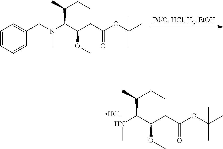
C(C(C)CC)(C(CC(=O)OC(C)(C)C)OC)N(CC1=CC=CC=C1)C.C(C(C)CC)(C(CC(=O)OC(C)(C)C)OC)NC.Cl
